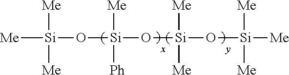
[Me][Si]([Me])([Me])O[Si]([Me])([Ph])O[Si]([Me])([Me])O[Si]([Me])([Me])[Me]
